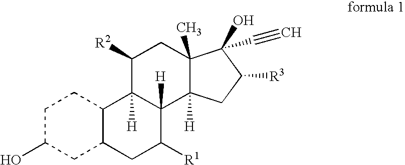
C1C(O)CC2C(C1)C1([H])C([H])(C([R1])C2)C2([H])C(C)(CC1[R2])C(C#C)(O)C([R3])C2
